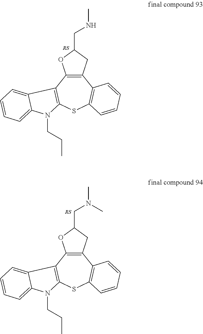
C12=C(OC(CN(C)C)C1)C1=C(SC3=C2C=CC=C3)N(CCC)C2=CC=CC=C21.C12=C(OC(CNC)C1)C1=C(SC3=C2C=CC=C3)N(CCC)C2=CC=CC=C21
